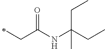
C(C)C(=O)NC(CC)(CC)C
